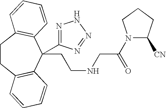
C1CC2=C(C(CCNCC(N3C([CN])CCC3)=O)(C3=NNN=N3)C3=C1C=CC=C3)C=CC=C2
